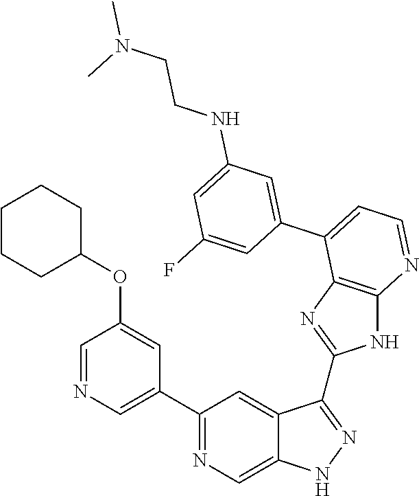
C1(C2=NC=C3C(=C2)C(C2=NC4=C(N2)N=CC=C4C2=CC(NCCN(C)C)=CC(F)=C2)=NN3)=CN=CC(OC2CCCCC2)=C1
